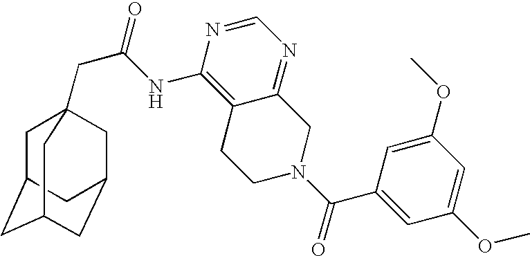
C1C2CC3CC(CC1(CC(=O)NC1=C4C(=NC=N1)CN(C(C1=CC(OC)=CC(OC)=C1)=O)CC4)C3)C2
